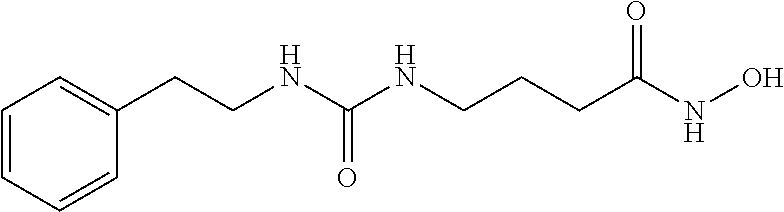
C1=CC=CC(CCNC(NCCCC(NO)=O)=O)=C1
